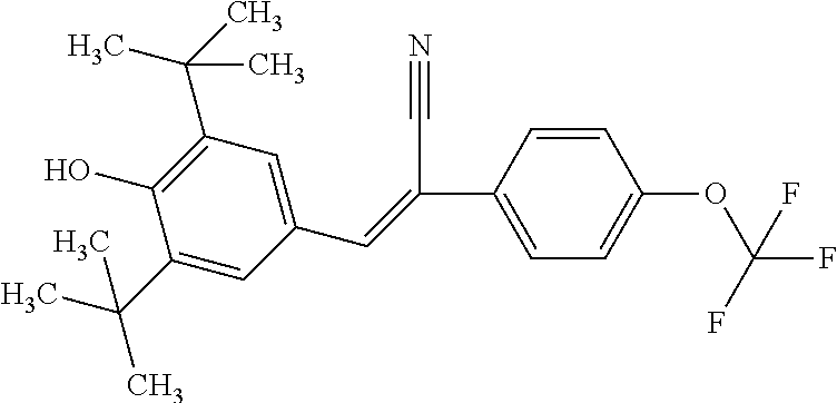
C1(C(C)(C)C)=CC(C=C(C2=CC=C(OC(F)(F)F)C=C2)C#N)=CC(C(C)(C)C)=C1O
